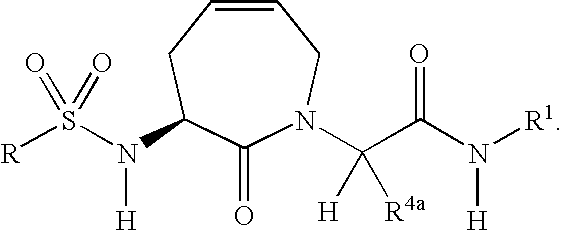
C1(=O)N(C(C(N([R1])[H])=O)([H])[R4a])CC=CCC1N(S([R])(=O)=O)[H]
